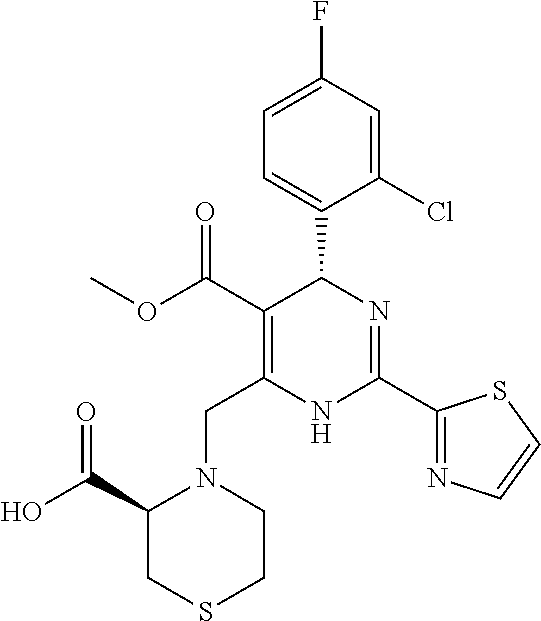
C1=C(F)C=C(Cl)C(C2C(C(=O)OC)=C(CN3C(C(O)=O)CSCC3)NC(C3=NC=CS3)=N2)=C1
